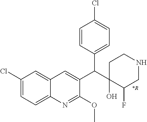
[*R].C1(Cl)=CC=C2C(=C1)C=C(C(C1(O)C(F)CNCC1)C1=CC=C(Cl)C=C1)C(OC)=N2
